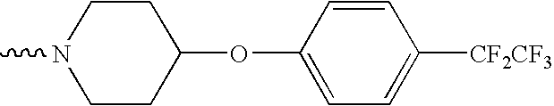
CN1CCC(OC2=CC=C([CF2CF3])C=C2)CC1
